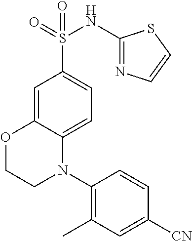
C1(NS(=O)(=O)C2=CC=C3C(=C2)OCCN3C2=C(C)C=C([CN])C=C2)=NC=CS1
